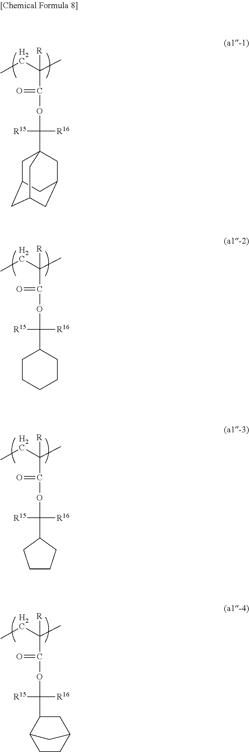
C1C2CC3CC(CC1(C([R15])([R16])OC(=O)C(C)([R])CC)C3)C2.C1(C([R15])([R16])OC(=O)C(C)([R])CC)CCCCC1.C([R15])([R16])(OC(=O)C(C)([R])CC)C1CCCC1.C([R15])([R16])(OC(=O)C(C)([R])CC)C1CC2CCC1C2
